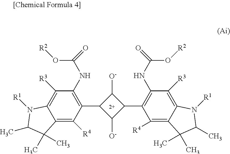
C12=C([R4])C(C3C([O-])C(C4=C(NC(=O)O[R2])C([R3])=C5C(=C4[R4])C(C)(C)C(C)N5[R1])C3[O-])=C(NC(=O)O[R2])C([R3])=C1N([R1])C(C)C2(C)C
